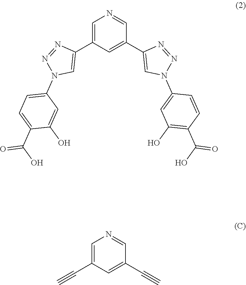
C1=C(C2=CN(C3=CC=C(C(=O)O)C(O)=C3)N=N2)C=C(C2=CN(C3=CC(O)=C(C(=O)O)C=C3)N=N2)C=N1.C1=C(C#C)C=C(C#C)C=N1
